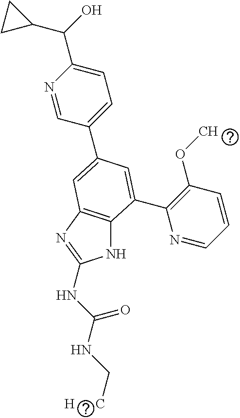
N1C2=C(N=C1NC(NC[H      C])=O)C=C(C1=CC=C(C(O)C3CC3)N=C1)C=C2C1=C(OC)C=CC=N1
